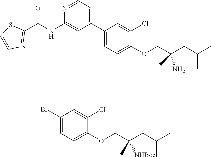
C1(Br)=CC=C(OCC(CC(C)C)(C)[NHBoc])C(Cl)=C1.C1(C2=CC=NC(NC(C3=NC=CS3)=O)=C2)=CC=C(OCC(CC(C)C)(C)N)C(Cl)=C1
